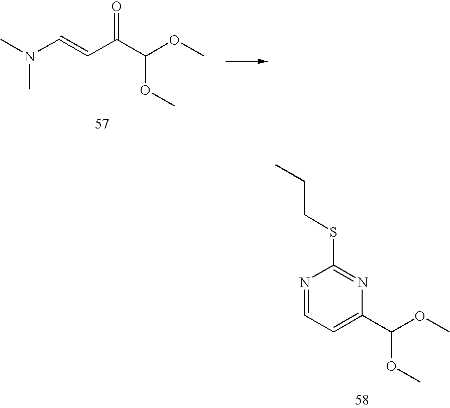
N(C)(C=CC(C(OC)OC)=O)C.N1=CC=C(C(OC)OC)N=C1SCCC
